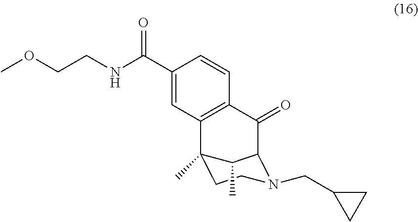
C1(C(NCCOC)=O)=CC2=C(C=C1)C(=O)C1C(C)C2(C)CCN1CC1CC1
